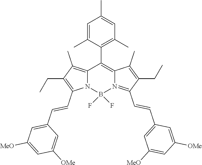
C12=C(C)C(CC)=C(C=CC3=CC([MeO])=CC([OMe])=C3)N1B(F)(F)N1=C(C=CC3=CC([MeO])=CC([OMe])=C3)C(CC)=C(C)C1=C2C1=C(C)C=C(C)C=C1C
